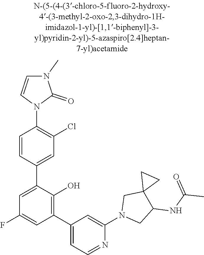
C1(NC(=O)C)CN(C2=CC(C3=C(O)C(C4=CC(Cl)=C(N5C=CN(C)C5=O)C=C4)=CC(F)=C3)=CC=N2)CC12CC2
